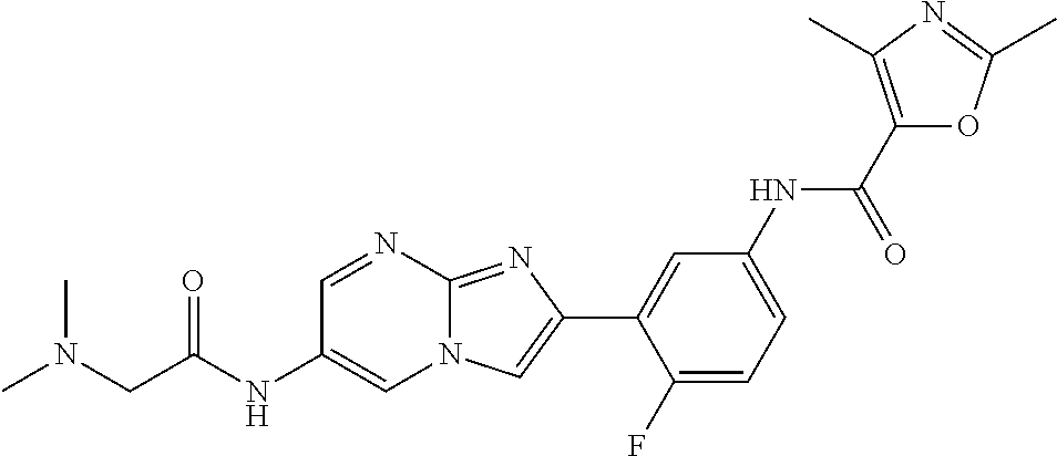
C1=NC2=NC(C3=CC(NC(C4=C(C)N=C(C)O4)=O)=CC=C3F)=CN2C=C1NC(=O)CN(C)C
